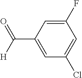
C1=C(C([H])=O)C=C(F)C=C1Cl
